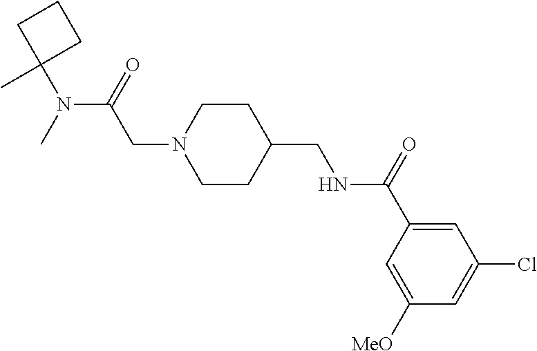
C(N1CCC(CNC(C2=CC(Cl)=CC([MeO])=C2)=O)CC1)C(N(C)C1(C)CCC1)=O
